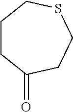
C1CC(=O)CCSC1
